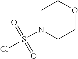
ClS(=O)(=O)N1CCOCC1
